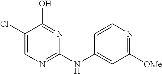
C1=C(NC2=NC=C(Cl)C(O)=N2)C=CN=C1[OMe]
